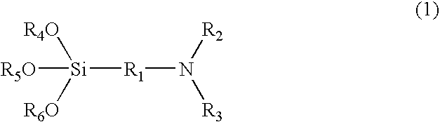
[R5O][Si]([R4O])([R6O])[R1]N([R2])[R3]
